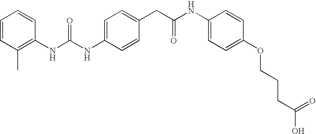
C1=C(NC(NC2=C(C)C=CC=C2)=O)C=CC(CC(NC2=CC=C(OCCCC(O)=O)C=C2)=O)=C1
